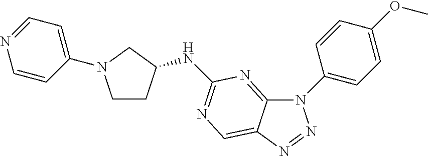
C12=NC(NC3CCN(C4=CC=NC=C4)C3)=NC=C1N=NN2C1=CC=C(OC)C=C1
